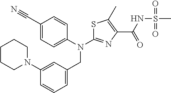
C1(C#N)=CC=C(N(C2=NC(C(=O)NS(C)(=O)=O)=C(C)S2)CC2=CC=CC(N3CCCCC3)=C2)C=C1
